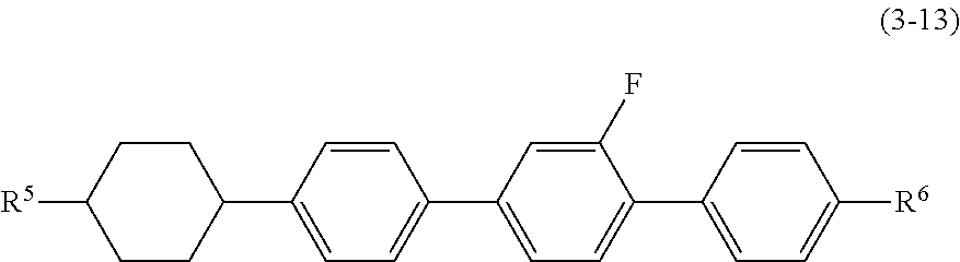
C1CC([R5])CCC1C1=CC=C(C2=CC=C(C3=CC=C([R6])C=C3)C(F)=C2)C=C1
